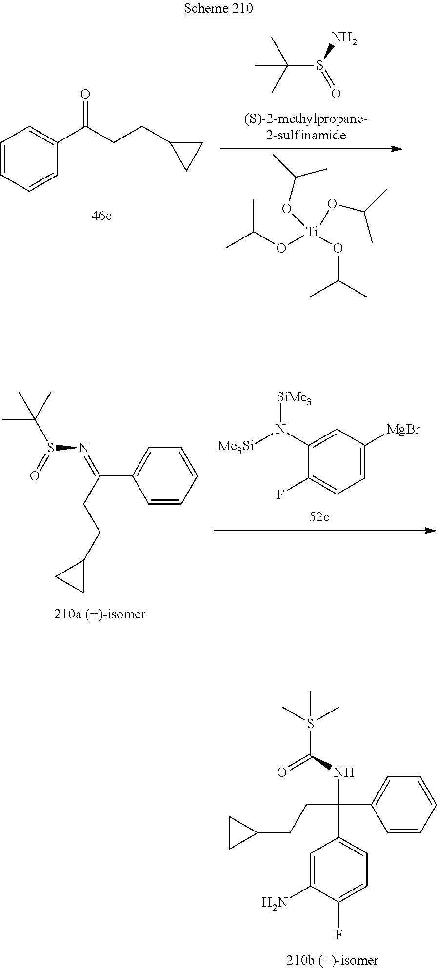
C(S(=O)N)(C)(C)C.O=C(C1=CC=CC=C1)CCC1CC1.C(O[Ti](OC(C)C)(OC(C)C)OC(C)C)(C)C.[SiMe3]N([Me3Si])C1=CC([MgBr])=CC=C1F.C1=CC=CC(C(=NS(=O)C(C)(C)C)CCC2CC2)=C1.S(C(=O)NC(C1=CC=CC=C1)(CCC1CC1)C1=CC=C(F)C(N)=C1)(C)(C)C
